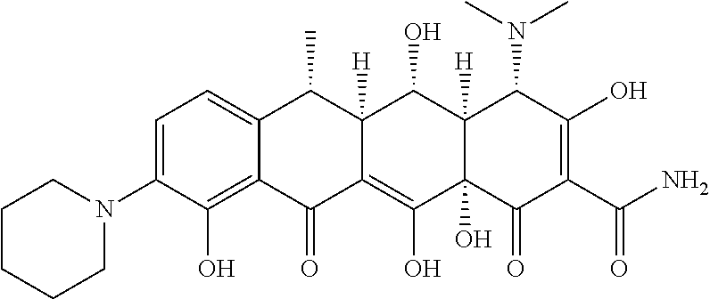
C1=C(N2CCCCC2)C(O)=C2C(=C1)C(C)C1([H])C(=C(O)C3(O)C([H])(C1O)C(N(C)C)C(O)=C(C(N)=O)C3=O)C2=O
